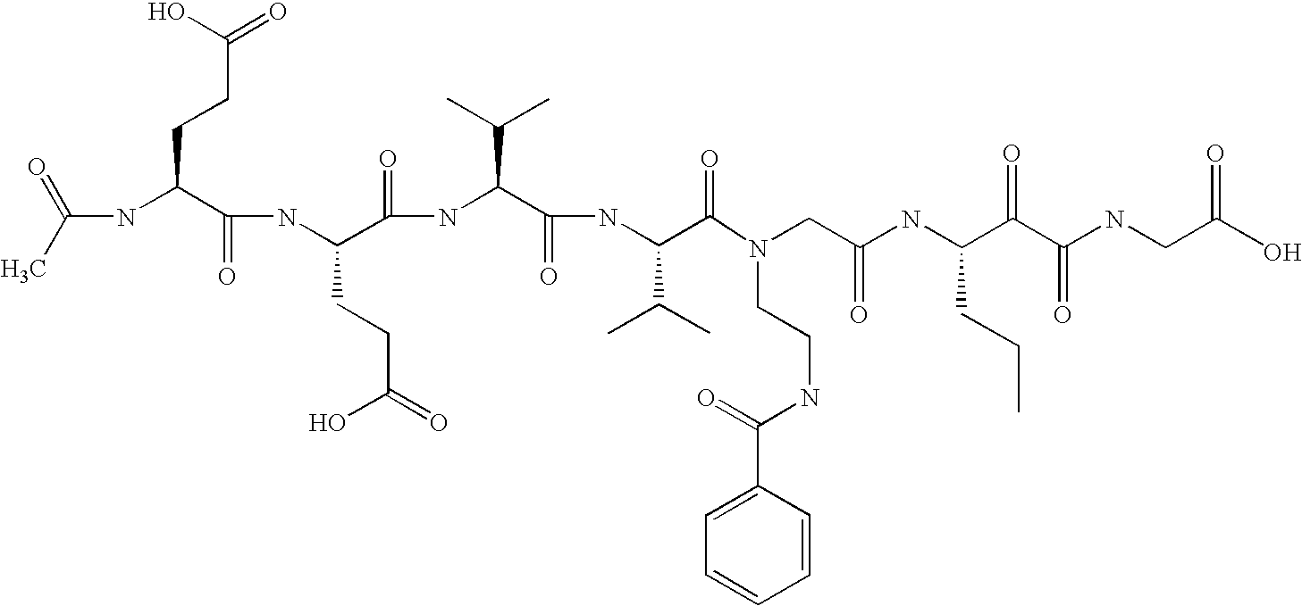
CC(=O)NC(C(NC(C(NC(C(NC(C(=O)N(CC(NC(C(C(NCC(O)=O)=O)=O)CCC)=O)CCNC(C1=CC=CC=C1)=O)C(C)C)=O)C(C)C)=O)CCC(O)=O)=O)CCC(=O)O
